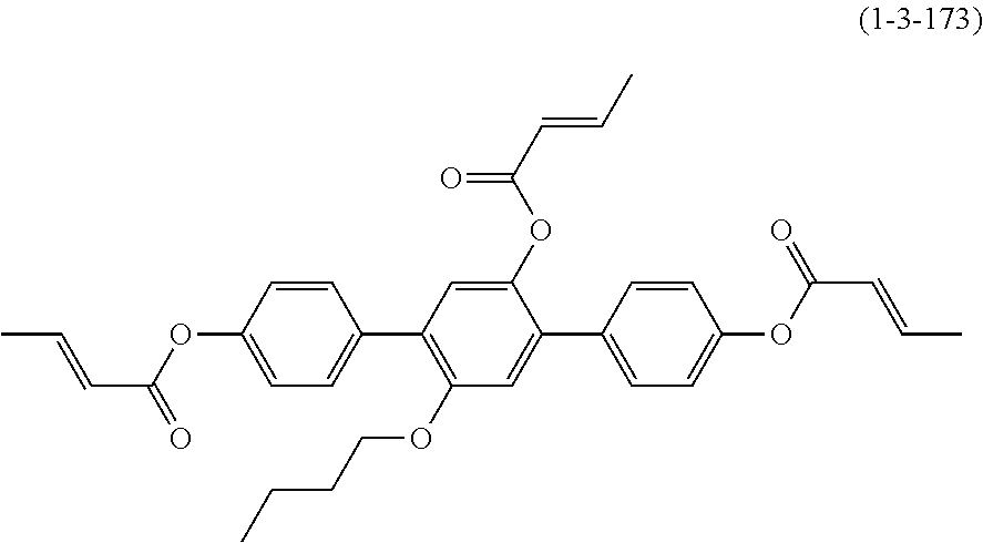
C1=CC(OC(C=CC)=O)=CC=C1C1=C(OCCCC)C=C(C2=CC=C(OC(C=CC)=O)C=C2)C(OC(C=CC)=O)=C1
